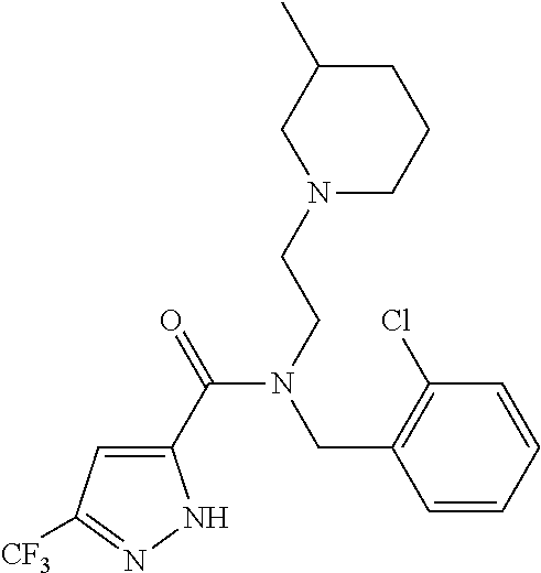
C1(C(=O)N(CCN2CCCC(C)C2)CC2=C(Cl)C=CC=C2)=CC([CF3])=NN1
